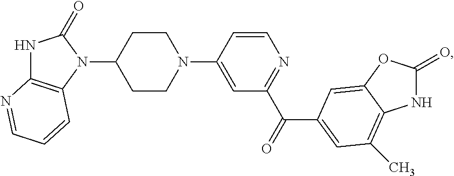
N1(C2=CC(C(=O)C3=CC(C)=C4NC(=O)OC4=C3)=NC=C2)CCC(N2C3=C(NC2=O)N=CC=C3)CC1
